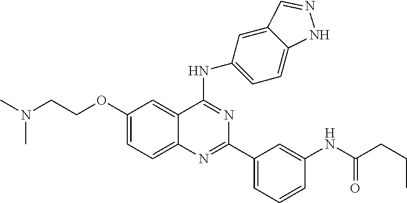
CN(CCOC1=CC=C2C(=C1)C(NC1=CC=C3C(=C1)C=NN3)=NC(C1=CC=CC(NC(CCC)=O)=C1)=N2)C
